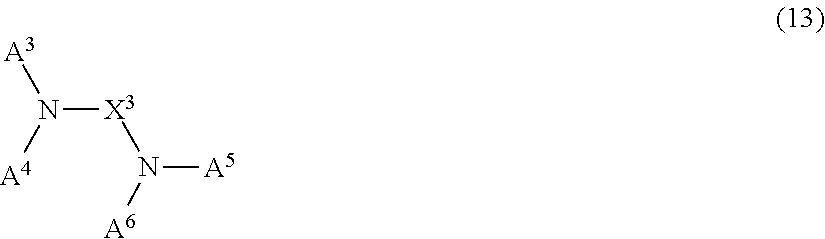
[A3]N([A4])[X3]N([A5])[A6]
